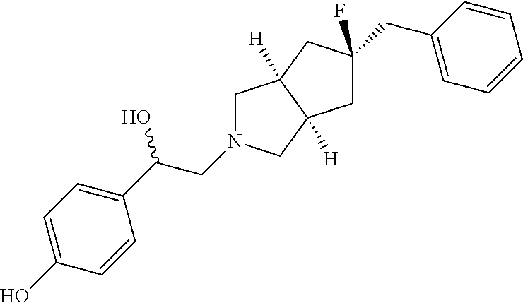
C1(O)=CC=C(C(CN2CC3([H])C([H])(C2)CC(F)(CC2=CC=CC=C2)C3)O)C=C1
